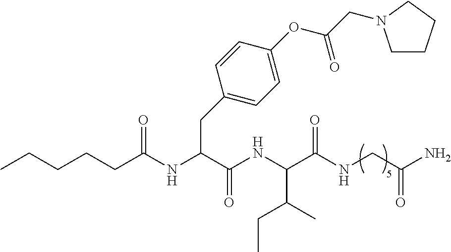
CCCCCC(NC(CC1=CC=C(OC(CN2CCCC2)=O)C=C1)C(=O)NC(C(NCC(N)=O)=O)C(C)CC)=O
